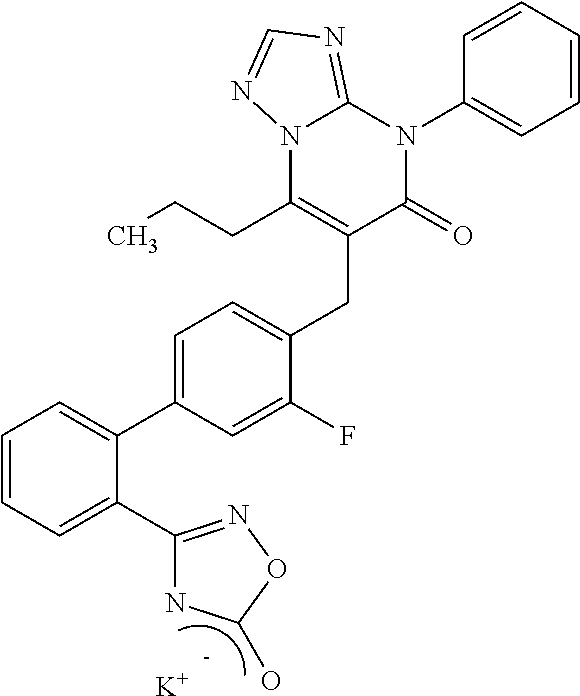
C1=C(C2=CC=CC=C2C2=NOC(O)N2)C=C(F)C(CC2=C(CCC)N3C(=NC=N3)N(C3=CC=CC=C3)C2=O)=C1.[K]
